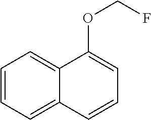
C1=CC=C2C(=C1)C(OCF)=CC=C2
